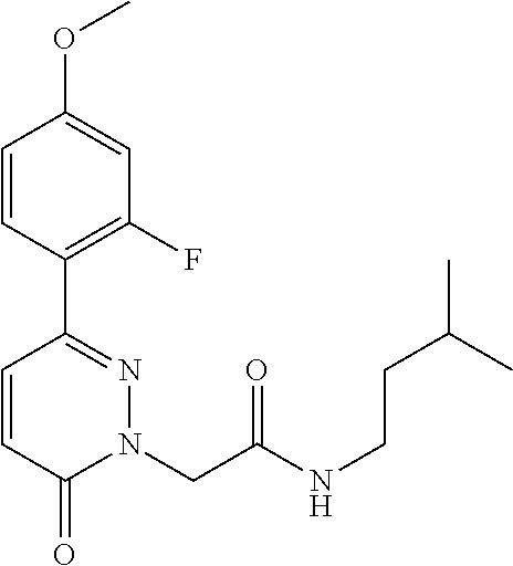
C1=CC(C2=NN(CC(NCCC(C)C)=O)C(=O)C=C2)=C(F)C=C1OC
